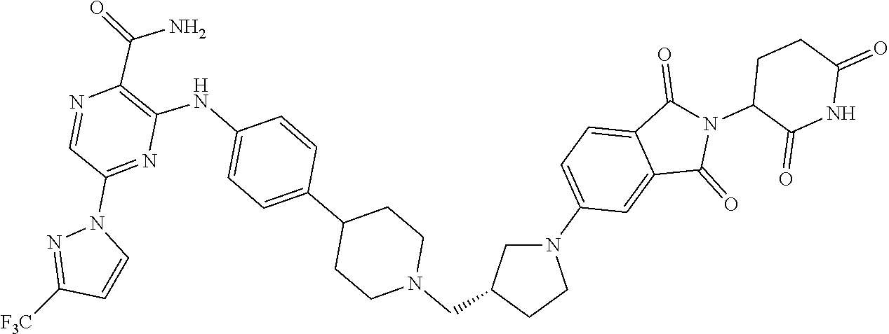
C(N1CCC(C2=CC=C(NC3=C(C(=O)N)N=CC(N4N=C([F3C])C=C4)=N3)C=C2)CC1)C1CN(C2=CC=C3C(=C2)C(=O)N(C2CCC(=O)NC2=O)C3=O)CC1
